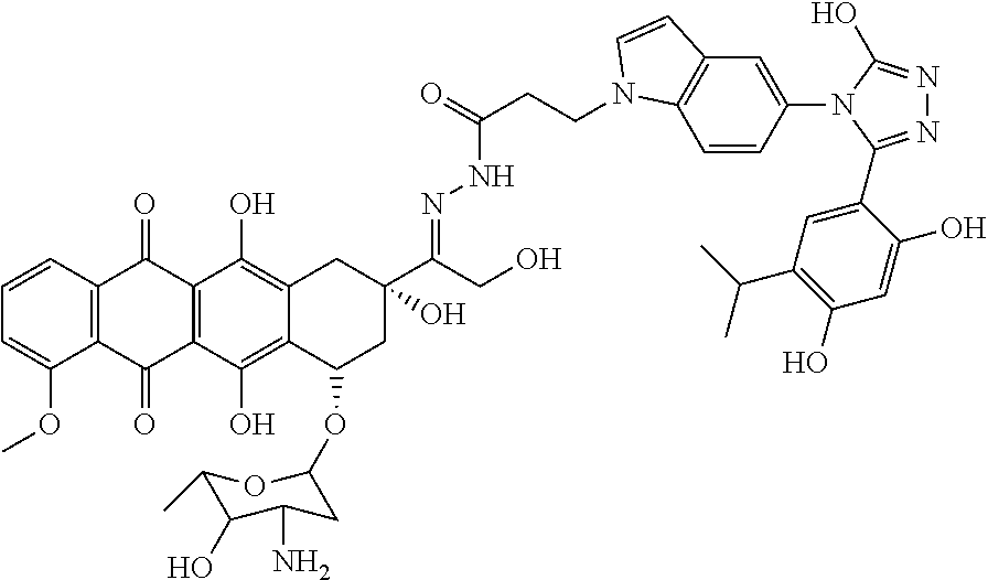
C1=CC2=C(C(OC)=C1)C(=O)C1=C(C2=O)C(O)=C2C(=C1O)C(OC1CC(N)C(O)C(C)O1)CC(C(CO)=NNC(=O)CCN1C3=C(C=C(N4C(C5=CC(C(C)C)=C(O)C=C5O)=NN=C4O)C=C3)C=C1)(O)C2
